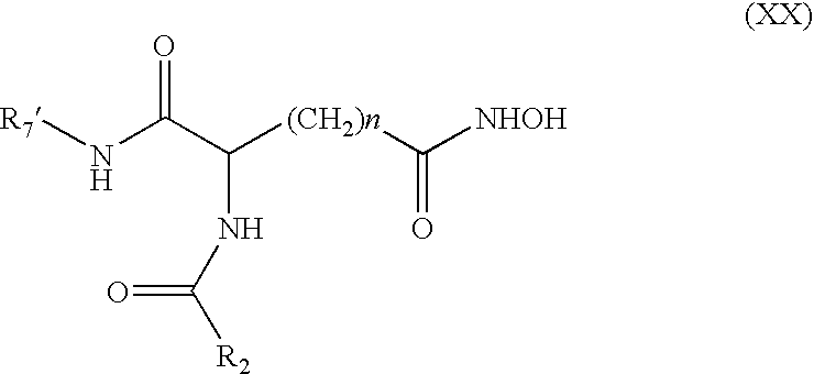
N(C(C([(CH2)n]C([NHOH])=O)NC([R2])=O)=O)[R7]
